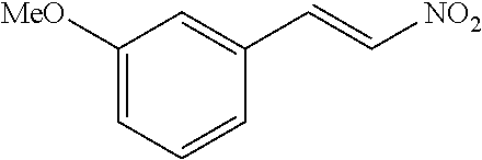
C1([MeO])=CC=CC(C=C[NO2])=C1
